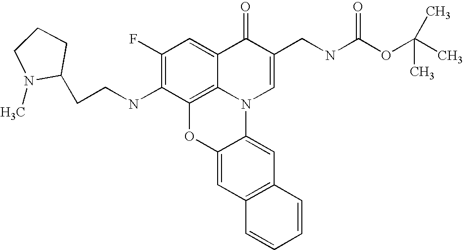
C1(F)=C(NCCC2CCCN2C)C2=C3C(=C1)C(=O)C(CNC(OC(C)(C)C)=O)=CN3C1=CC3=C(C=C1O2)C=CC=C3
